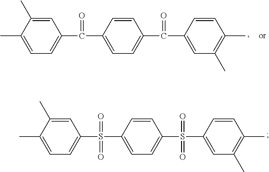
C1=C(C)C(C)=CC=C1S(C1=CC=C(S(C2=CC(C)=C(C)C=C2)(=O)=O)C=C1)(=O)=O.C1=C(C)C(C)=CC=C1C(C1=CC=C(C(C2=CC(C)=C(C)C=C2)=O)C=C1)=O
